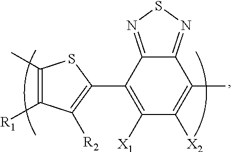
C1(C)=C([X2])C([X1])=C(C2=C([R2])C([R1])=C(C)S2)C2=NSN=C12
